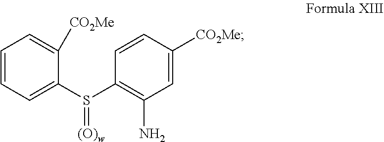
C1=CC=C(S(C2=C(N)C=C([CO2Me])C=C2)=[(O)w])C([CO2Me])=C1
